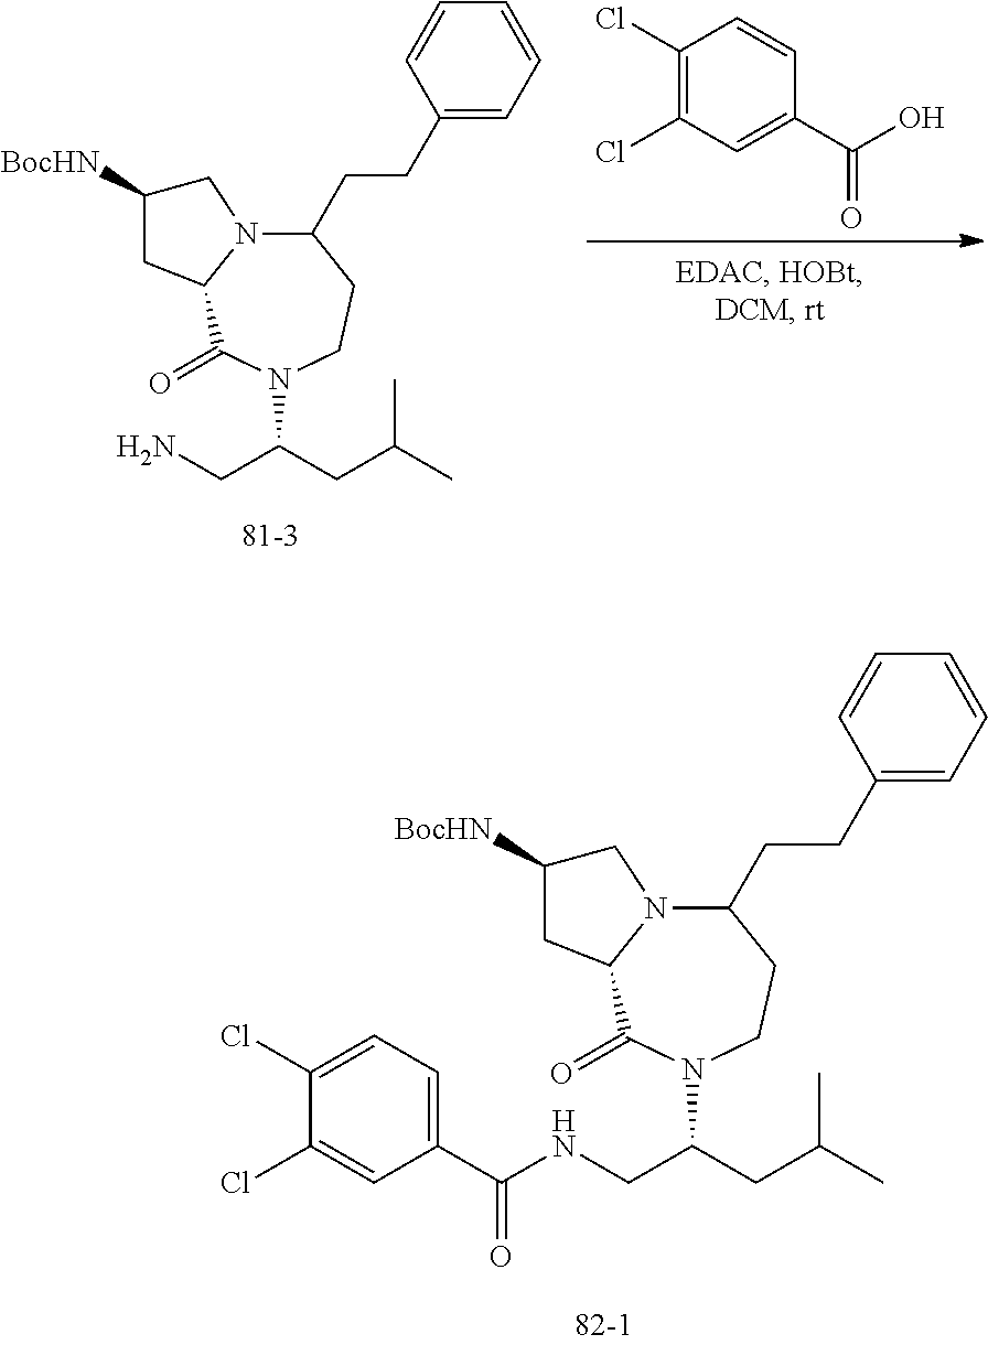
C(CC(C)C)(N1C(=O)C2N(C(CCC3=CC=CC=C3)CC1)CC([BocHN])C2)CNC(C1=CC=C(Cl)C(Cl)=C1)=O.C1(Cl)=C(Cl)C=C(C(O)=O)C=C1.C(CC(C)C)(N1C(=O)C2N(C(CCC3=CC=CC=C3)CC1)CC([BocHN])C2)CN
